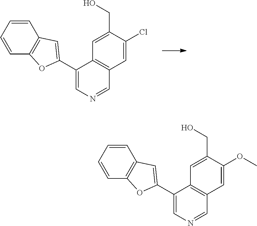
C1(C2=CC3=C(C=CC=C3)O2)=CN=CC2=C1C=C(CO)C(Cl)=C2.C1(C2=CC3=C(C=CC=C3)O2)=CN=CC2=C1C=C(CO)C(OC)=C2
